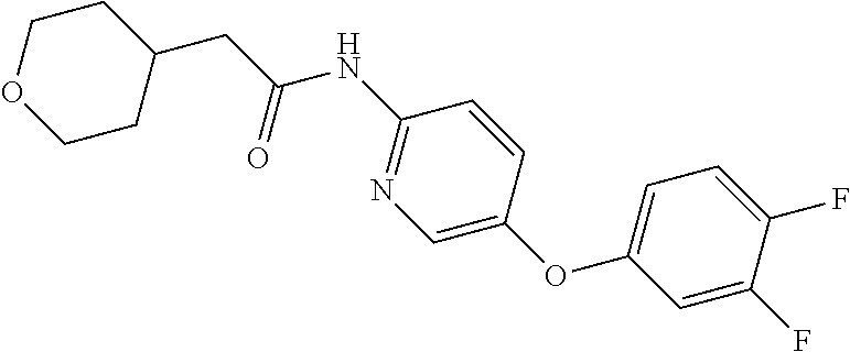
C1OCCC(CC(=O)NC2=NC=C(OC3=CC=C(F)C(F)=C3)C=C2)C1
